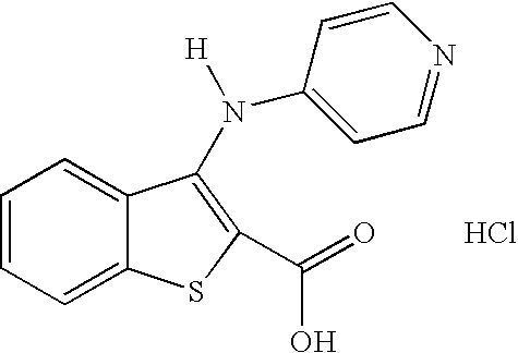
C1=CC=C2C(=C1)C(N(C1=CC=NC=C1)[H])=C(C(=O)O)S2.Cl
